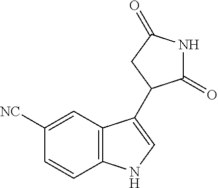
C1=C([NC])C=CC2=C1C(C1C(=O)NC(=O)C1)=CN2
